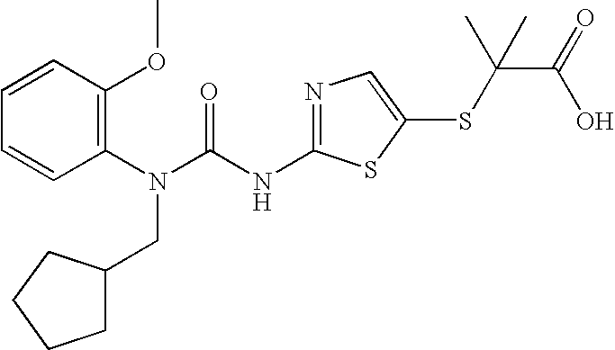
C1=CC(OC)=C(N(C(NC2=NC=C(SC(C(O)=O)(C)C)S2)=O)CC2CCCC2)C=C1
